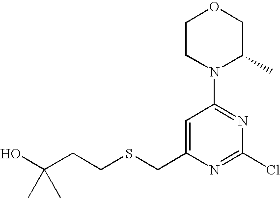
C1CN(C2=NC(Cl)=NC(CSCCC(O)(C)C)=C2)C(C)CO1
